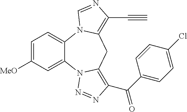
C12=CC=C([MeO])C=C1N1C(=C(C(C3=CC=C(Cl)C=C3)=O)N=N1)CC1=C(C#C)N=CN21
